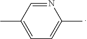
C1(C)=CC=C(C)N=C1
